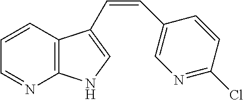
C12=C(C=CC=N1)C(C=CC1=CN=C(Cl)C=C1)=CN2
